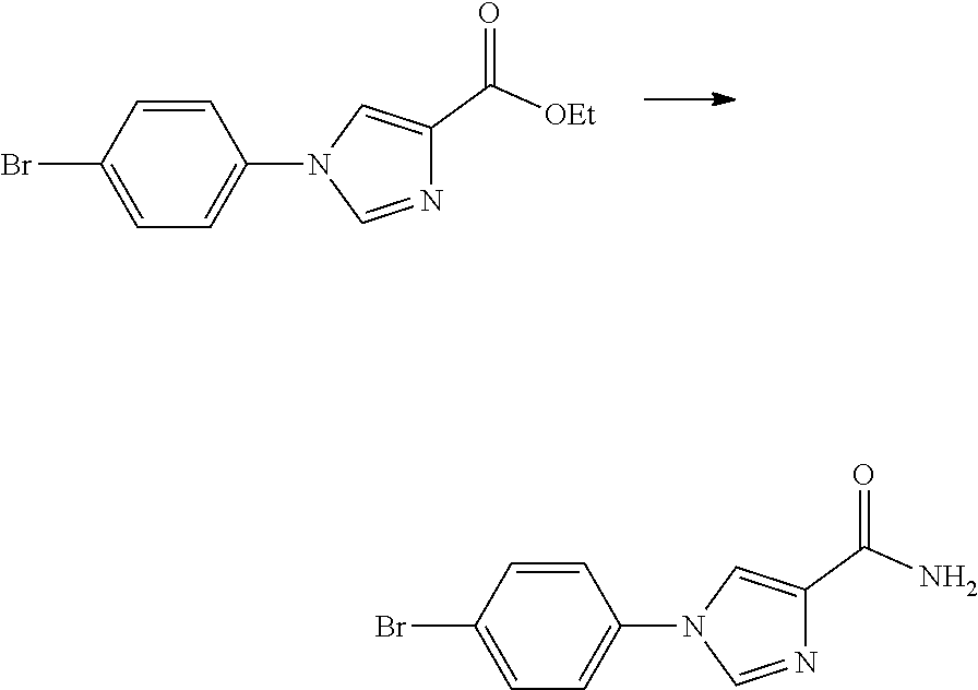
C1=CC(Br)=CC=C1N1C=NC(C([OEt])=O)=C1.C1=CC(Br)=CC=C1N1C=NC(C(N)=O)=C1
